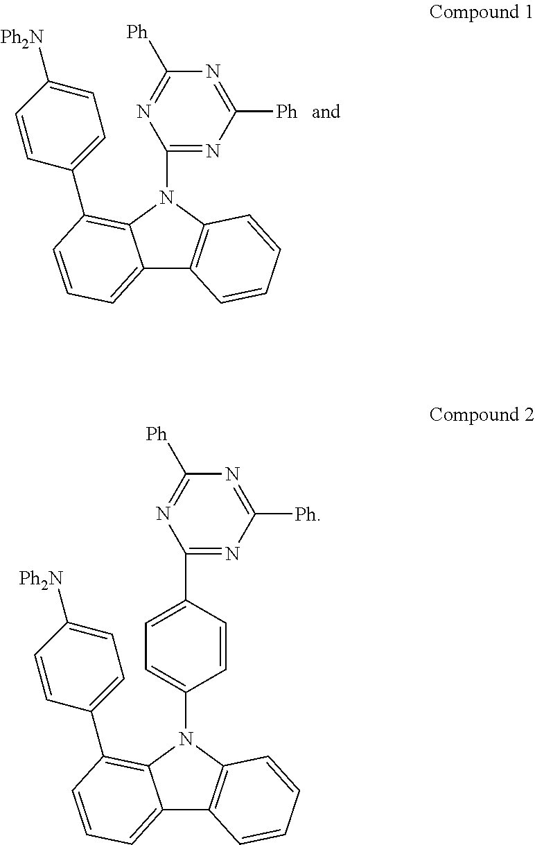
C12=CC=CC(C3=CC=C([Ph2N])C=C3)=C1N(C1=NC([Ph])=NC([Ph])=N1)C1=C2C=CC=C1.C12=CC=CC(C3=CC=C([Ph2N])C=C3)=C1N(C1=CC=C(C3=NC([Ph])=NC([Ph])=N3)C=C1)C1=C2C=CC=C1
